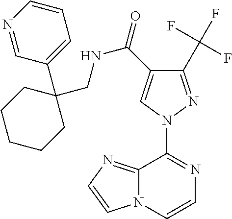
C12=NC=CN1C=CN=C2N1N=C(C(F)(F)F)C(C(=O)NCC2(C3=CC=CN=C3)CCCCC2)=C1
